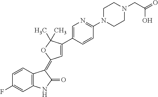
C1=CC2=C(C=C1F)NC(=O)C2=C1C=C(C2=CN=C(N3CCN(CC(=O)O)CC3)C=C2)C(C)(C)O1
